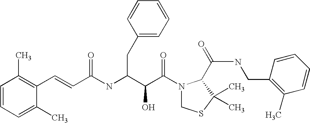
C1(C)=CC=CC(C)=C1C=CC(NC(C(C(N1CSC(C)(C)C1C(NCC1=C(C)C=CC=C1)=O)=O)O)CC1=CC=CC=C1)=O
